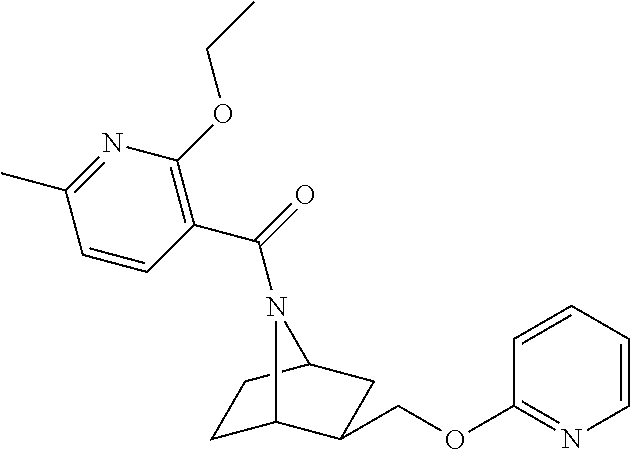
C1(OCC2C3CCC(C2)N3C(=O)C2=C(OCC)N=C(C)C=C2)=NC=CC=C1
